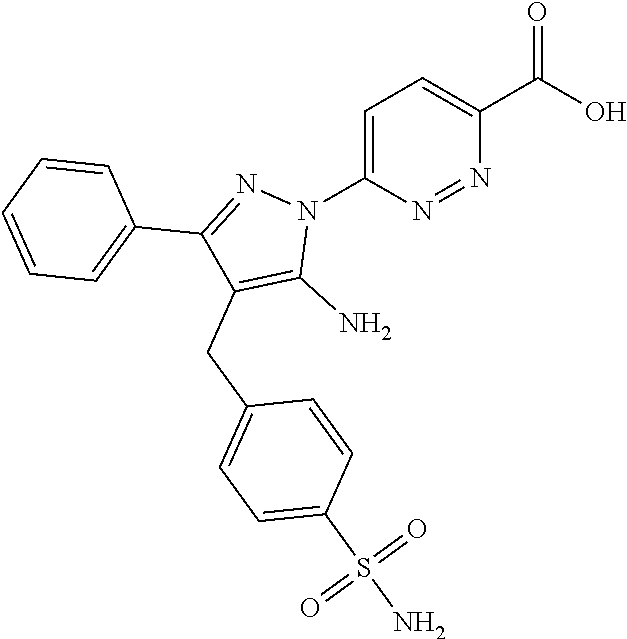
C1=C(N2N=C(C3=CC=CC=C3)C(CC3=CC=C(S(N)(=O)=O)C=C3)=C2N)N=NC(C(O)=O)=C1
